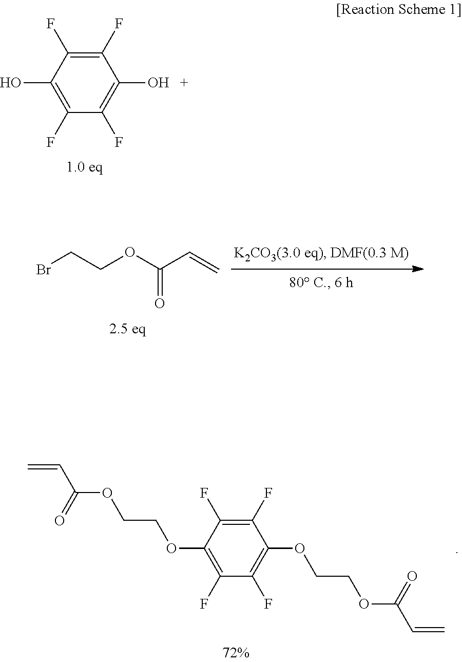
C1(F)=C(F)C(O)=C(F)C(F)=C1O.BrCCOC(C=C)=O.C=CC(OCCOC1=C(F)C(F)=C(OCCOC(C=C)=O)C(F)=C1F)=O
